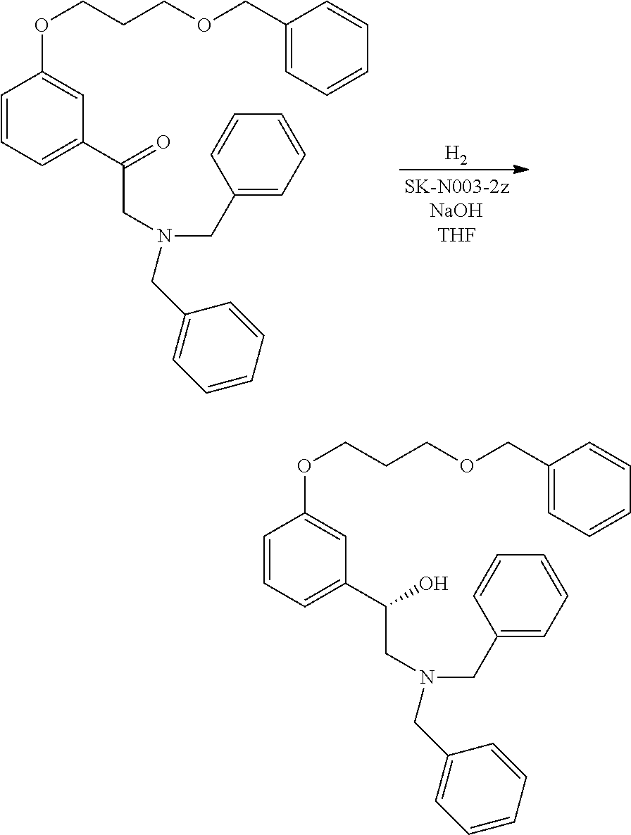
C1=CC=C(C(=O)CN(CC2=CC=CC=C2)CC2=CC=CC=C2)C=C1OCCCOCC1=CC=CC=C1.[H2].C1=CC=C(C(O)CN(CC2=CC=CC=C2)CC2=CC=CC=C2)C=C1OCCCOCC1=CC=CC=C1
